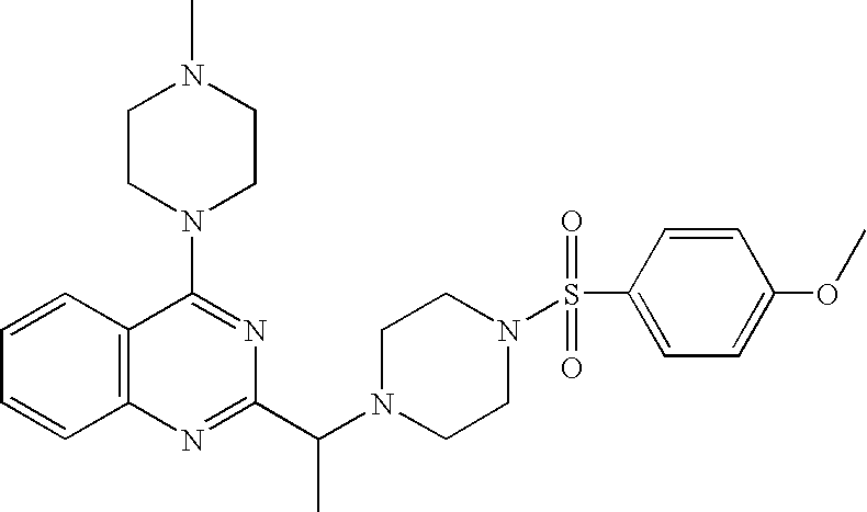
C1=CC2=C(C=C1)N=C(C(N1CCN(S(C3=CC=C(OC)C=C3)(=O)=O)CC1)C)N=C2N1CCN(C)CC1
